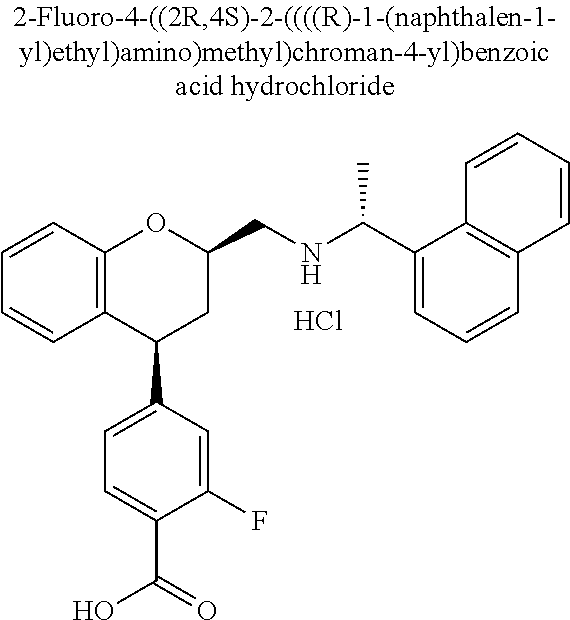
C12=C(C(C3=CC=C(C(=O)O)C(F)=C3)CC(CNC(C)C3=CC=CC4=C3C=CC=C4)O1)C=CC=C2.Cl
